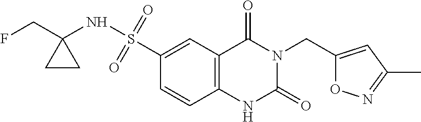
C1(S(NC2(CF)CC2)(=O)=O)=CC2=C(C=C1)NC(=O)N(CC1=CC(C)=NO1)C2=O
